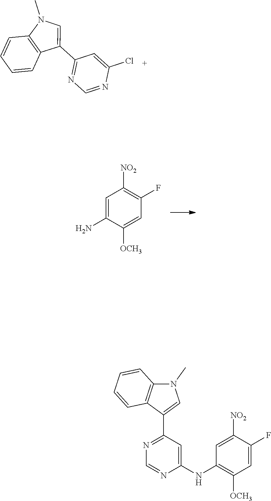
C1=CC2=C(C=C1)N(C)C=C2C1=NC=NC(Cl)=C1.C1=C(N)C([OCH3])=CC(F)=C1[NO2].N1=C(C2=CN(C)C3=C2C=CC=C3)C=C(NC2=C([OCH3])C=C(F)C([NO2])=C2)N=C1
